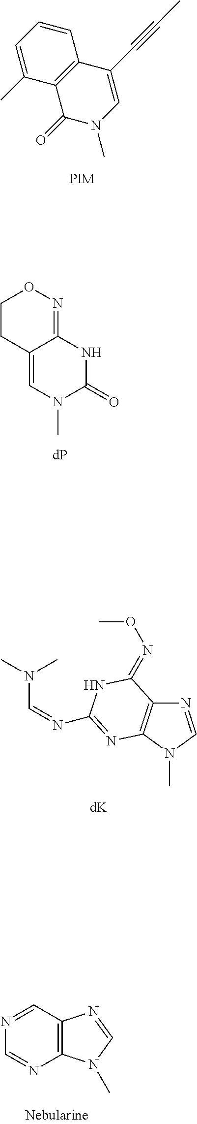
C1=C(C)C2=C(C=C1)C(C#CC)=CN(C)C2=O.C1CC2=CN(C)C(=O)NC2=NO1.N1=CN(C)C2=C1C(=NOC)NC(N=CN(C)C)=N2.N1=CC2=C(N=C1)N(C)C=N2
